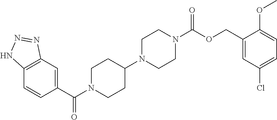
C12=C(C=C(C(=O)N3CCC(N4CCN(C(OCC5=CC(Cl)=CC=C5OC)=O)CC4)CC3)C=C1)N=NN2
